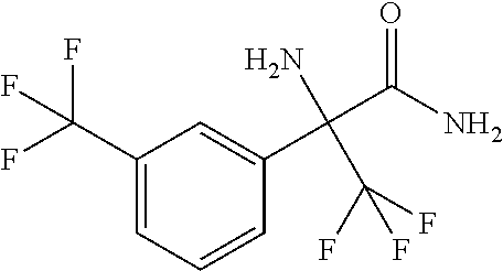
C1(C(F)(F)F)=CC=CC(C(C(=O)N)(N)C(F)(F)F)=C1
